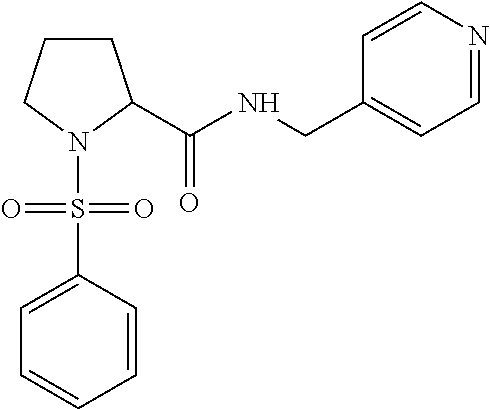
C(NCC1=CC=NC=C1)(=O)C1CCCN1S(C1=CC=CC=C1)(=O)=O
